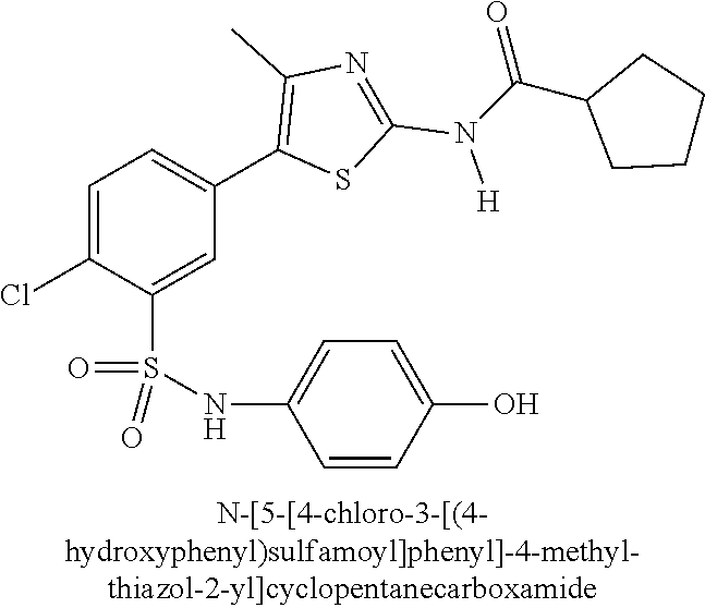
C1=C(Cl)C(S(NC2=CC=C(O)C=C2)(=O)=O)=CC(C2=C(C)N=C(N([H])C(C3CCCC3)=O)S2)=C1
